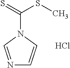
N1=CN(C(=S)SC)C=C1.Cl
